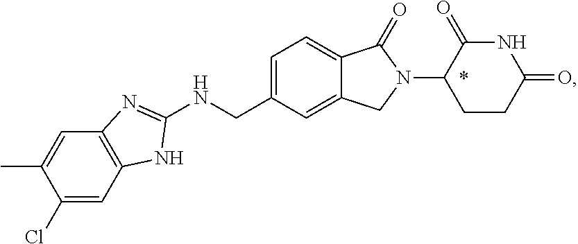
C1(Cl)=CC2=C(C=C1C)N=C(NCC1=CC=C3C(=C1)CN(C1CCC(=O)NC1=O)C3=O)N2
